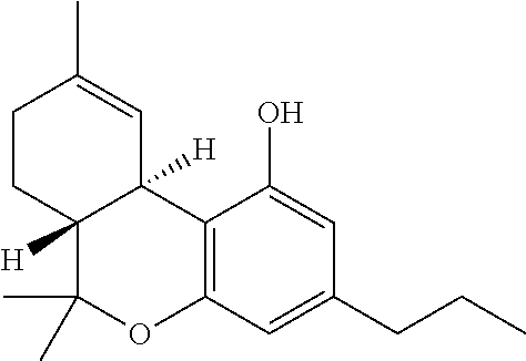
C1CC2([H])C([H])(C=C1C)C1=C(OC2(C)C)C=C(CCC)C=C1O
